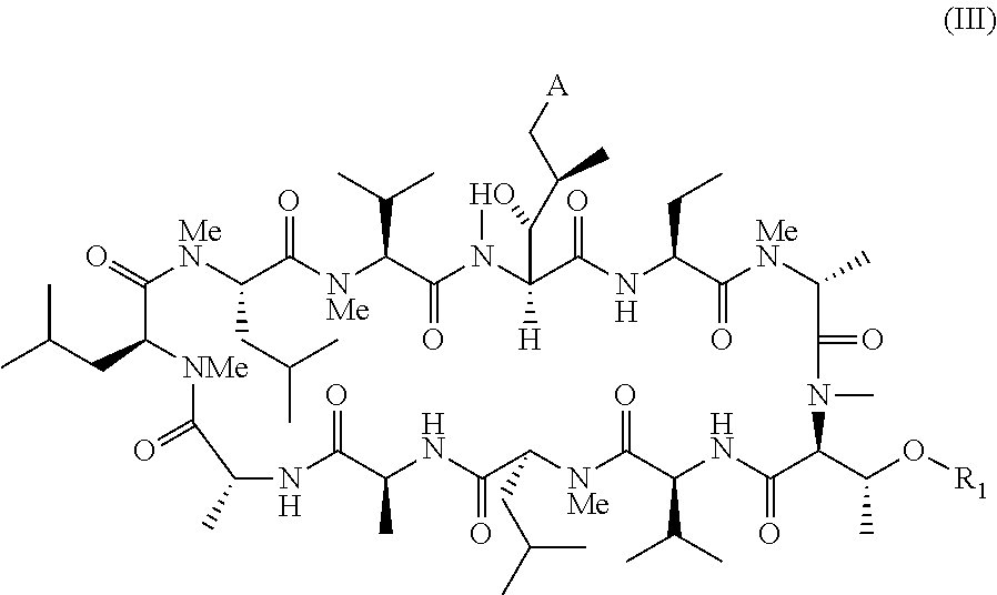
CC(C)CC1C(=O)[MeN]C(CC(C)C)C(=O)[NMe]C(C(C)C)C(=O)N2OC(C(C[A])C)C2([H])C(=O)NC(CC)C(=O)[MeN]C(C)C(=O)N(C)C(C(O[R1])C)C(=O)NC(C(C)C)C(=O)[NMe]C(CC(C)C)C(=O)NC(C)C(=O)NC(C)C(=O)[NMe]1
